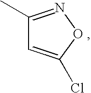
C1(C)=NOC(Cl)=C1
